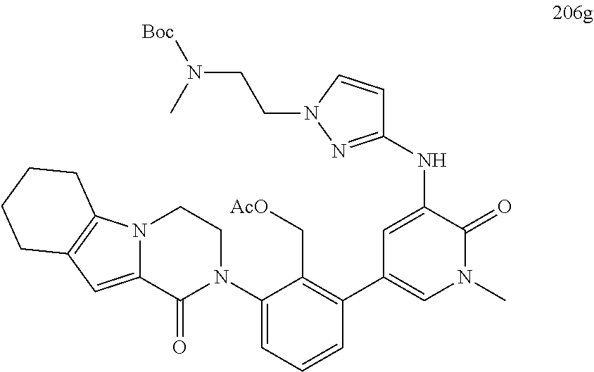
N12C(=CC3=C1CCCC3)C(=O)N(C1=CC=CC(C3=CN(C)C(=O)C(NC4=NN(CCN([Boc])C)C=C4)=C3)=C1C[AcO])CC2
